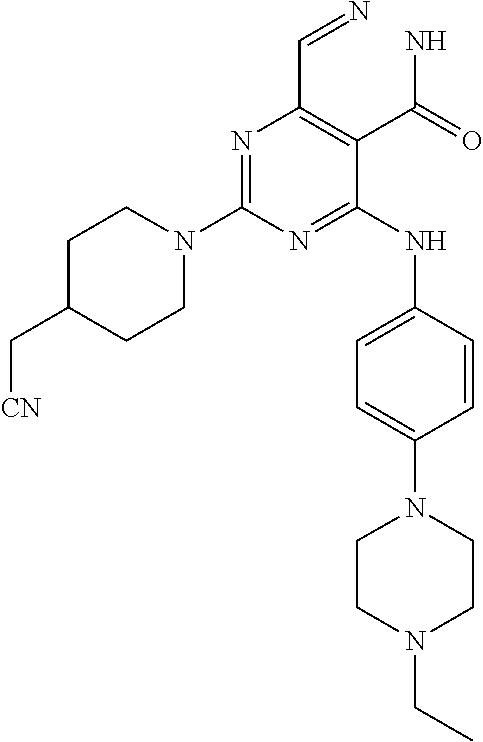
N1=C(NC2=CC=C(N3CCN(CC)CC3)C=C2)C(C(N)=O)=C(C=N)N=C1N1CCC(C[CN])CC1
